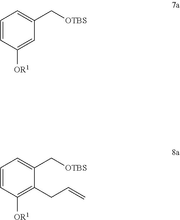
C1=CC([OR1])=CC(C[OTBS])=C1.C1=CC([OR1])=C(CC=C)C(C[OTBS])=C1
